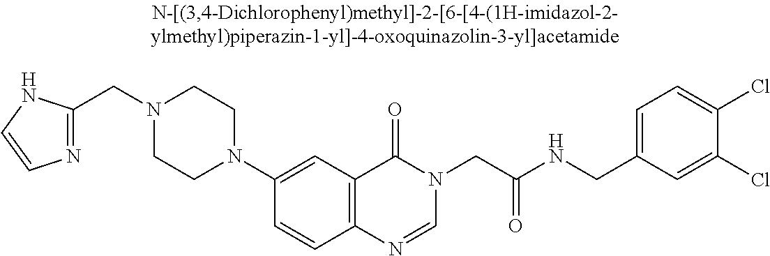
C(N1CCN(C2=CC3=C(C=C2)N=CN(CC(NCC2=CC=C(Cl)C(Cl)=C2)=O)C3=O)CC1)C1=NC=CN1
